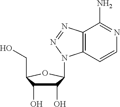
C1(O)C(O)C(CO)OC1N1C2=C(C(N)=NC=C2)N=N1
